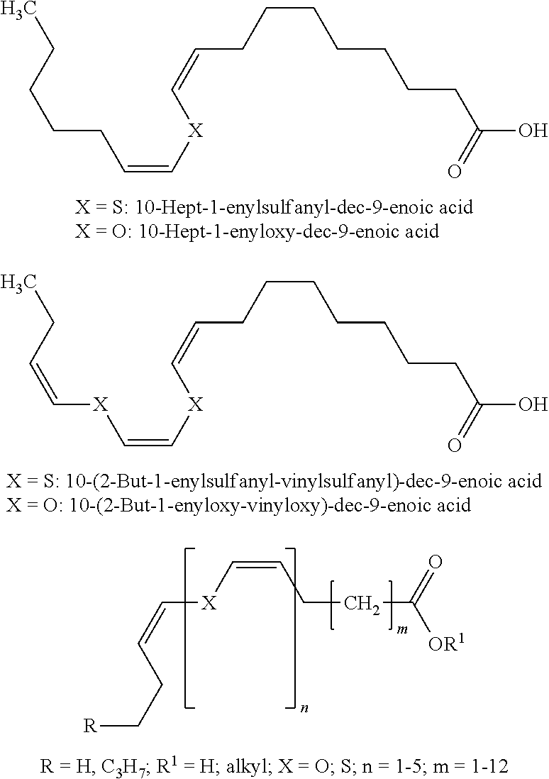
CCCCCC=C[X]C=CCCCCCCCC(O)=O.CCC=C[X]C=C[X]C=CCCCCCCCC(O)=O.[R]CCC=C[X]C=CCCC(=O)[OR1]
